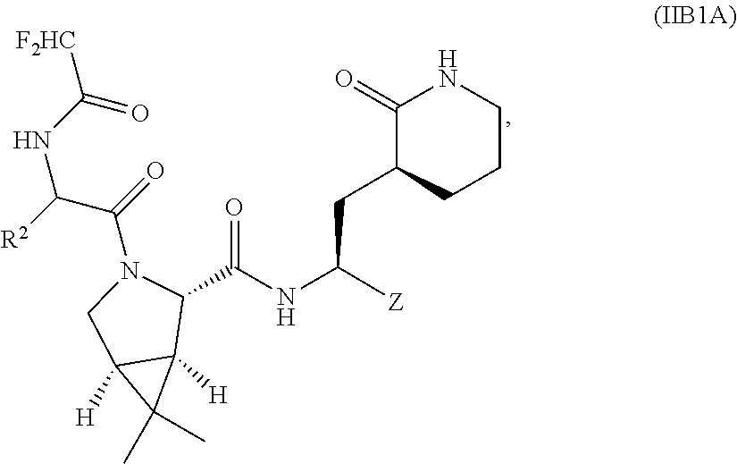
C(C([Z])NC(=O)C1N(C(C(NC(=O)[F2HC])[R2])=O)CC2([H])C1([H])C2(C)C)C1CCCNC1=O
